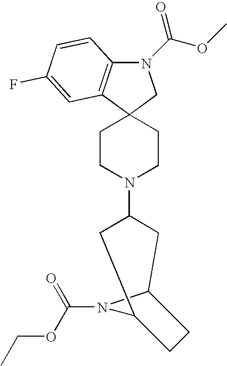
N1(C(OC)=O)C2=C(C3(C1)CCN(C1CC4N(C(OCC)=O)C(C1)CC4)CC3)C=C(F)C=C2
